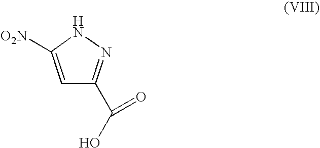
C1=C([O2N])NN=C1C(O)=O
